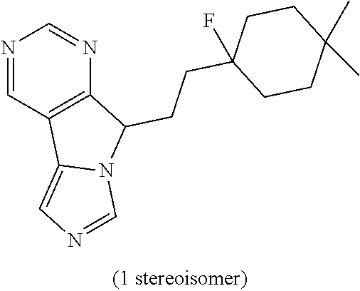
N1=CC2=C(N=C1)C(CCC1(F)CCC(C)(C)CC1)N1C2=CN=C1
